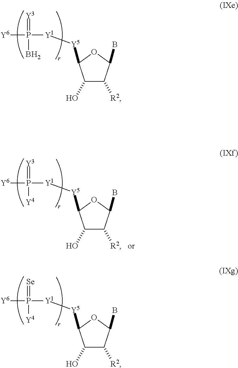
C1(O)C([R2])C(B)OC1[Y5][Y1]P(=[Y3])(B)[Y6].C1(O)C([R2])C(B)OC1[Y5][Y1]P(=[Se])([Y4])[Y6].C1(O)C([R2])C(B)OC1[Y5][Y1]P(=[Y3])([Y4])[Y6]
